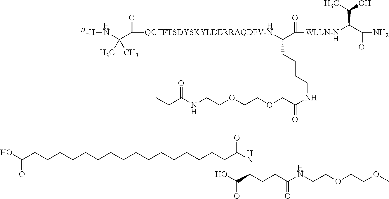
C(C(=O)[WLLN-N]C(C(=O)N)C(C)O)(CCCCNC(COCCOCCNC(CC)=O)=O)[QGTFTSDYSKYLDERRAQDFV-N]C(=O)C(N[H-H])(C)C.[H].[H].N(C(CCC(C(O)=O)NC(=O)CCCCCCCCCCCCCCCCC(O)=O)=O)CCOCCOC
